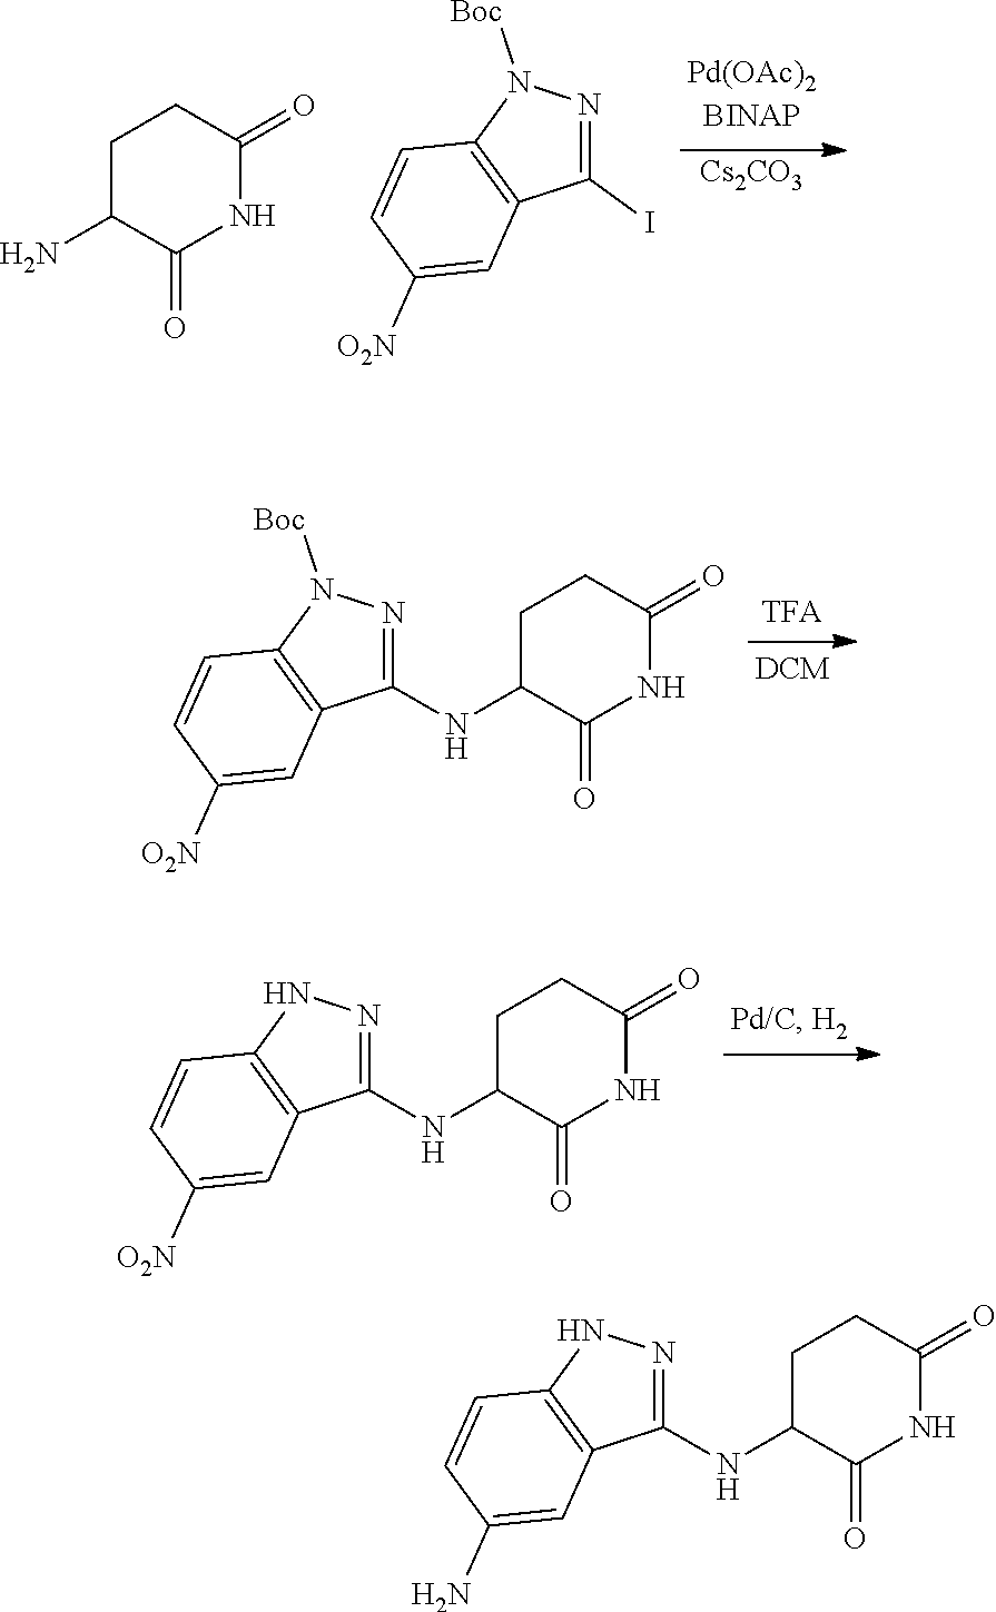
[Cs2CO3].C1C(N)C(=O)NC(=O)C1.C1(I)=NN([Boc])C2=C1C=C([O2N])C=C2.C1(NC2C(=O)NC(=O)CC2)=NN([Boc])C2=C1C=C([O2N])C=C2.C1(NC2C(=O)NC(=O)CC2)=NNC2=C1C=C([O2N])C=C2.C1(NC2C(=O)NC(=O)CC2)=NNC2=C1C=C(N)C=C2
